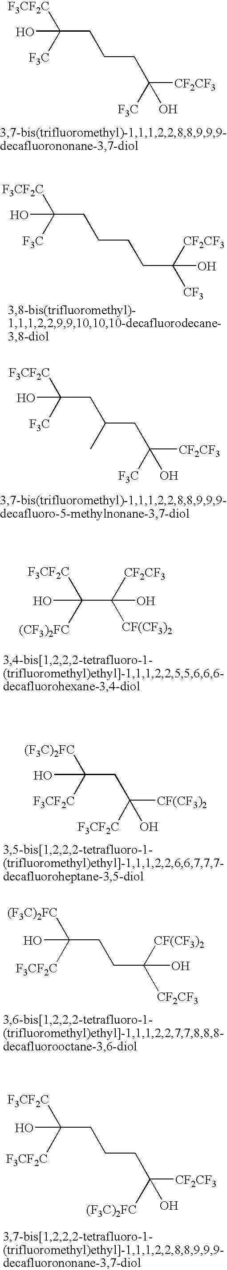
OC([F3CF2C])([F3C])CCCC([CF2CF3])(O)[F3C].OC([F3CF2C])([F3C])CCCCC([CF3])([CF2CF3])O.OC([F3CF2C])([F3C])CC(CC([CF2CF3])(O)[F3C])C.OC([F3CF2C])([(CF3)2FC])C([CF2CF3])([CF(CF3)2])O.OC([(F3C)2FC])([F3CF2C])CC([CF(CF3)2])([F3CF2C])O.OC([(F3C)2FC])([F3CF2C])CCC([CF2CF3])([CF(CF3)2])O.OC([F3CF2C])([F3CF2C])CCCC([CF2CF3])([(F3C)2FC])O
